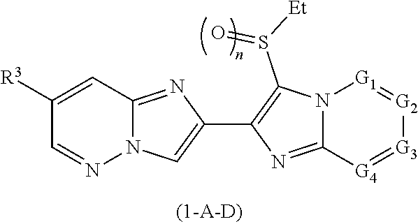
N12C(=NC(C3=C(S(=O)[Et])N4C(=N3)[G4]=[G3][G2]=[G1]4)=C1)C=C([R3])C=N2
